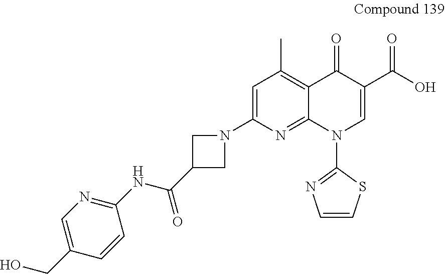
C1=C(N2CC(C(NC3=NC=C(CO)C=C3)=O)C2)N=C2C(=C1C)C(=O)C(C(O)=O)=CN2C1=NC=CS1
